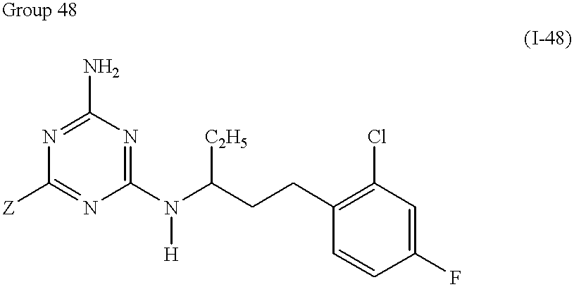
C1(N)=NC([Z])=NC(N(C(CCC2=C(Cl)C=C(F)C=C2)[C2H5])[H])=N1
